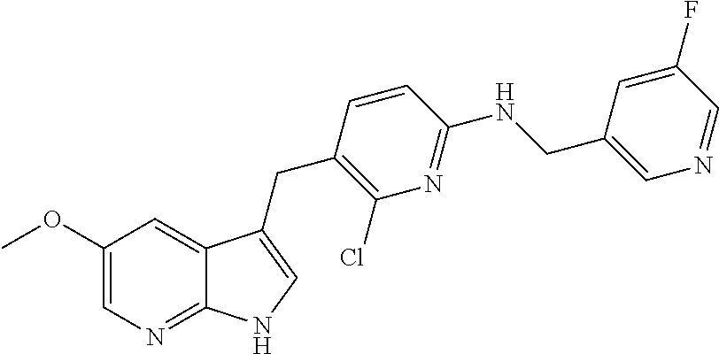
C1(OC)=CN=C2C(=C1)C(CC1=C(Cl)N=C(NCC3=CN=CC(F)=C3)C=C1)=CN2
